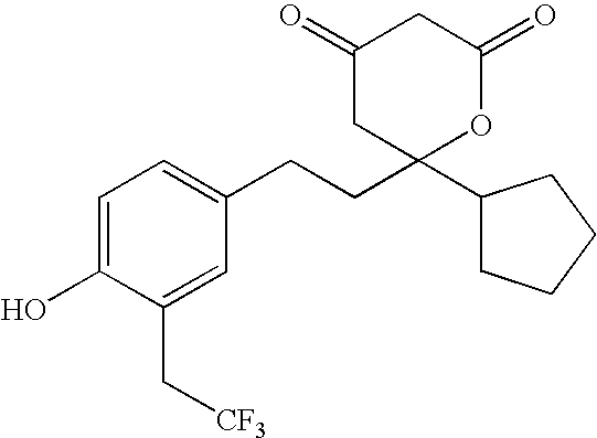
C1=C(O)C(C[CF3])=CC(CCC2(C3CCCC3)OC(=O)CC(=O)C2)=C1
